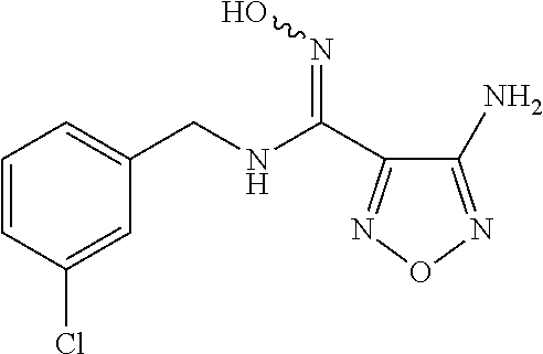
C1(N)=NON=C1C(NCC1=CC=CC(Cl)=C1)=NO
